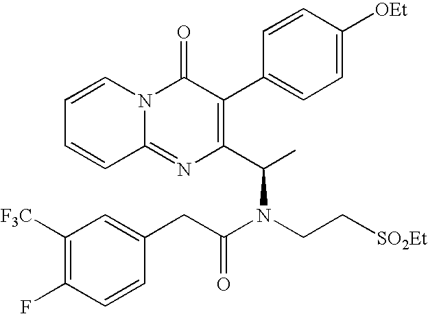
C12=NC(C(C)N(CC[SO2Et])C(CC3=CC([F3C])=C(F)C=C3)=O)=C(C3=CC=C([OEt])C=C3)C(=O)N1C=CC=C2
